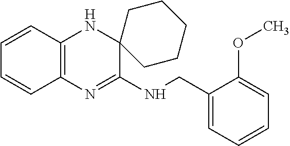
C1=CC2=C(C=C1)N=C(NCC1=CC=CC=C1OC)C1(N2)CCCCC1
